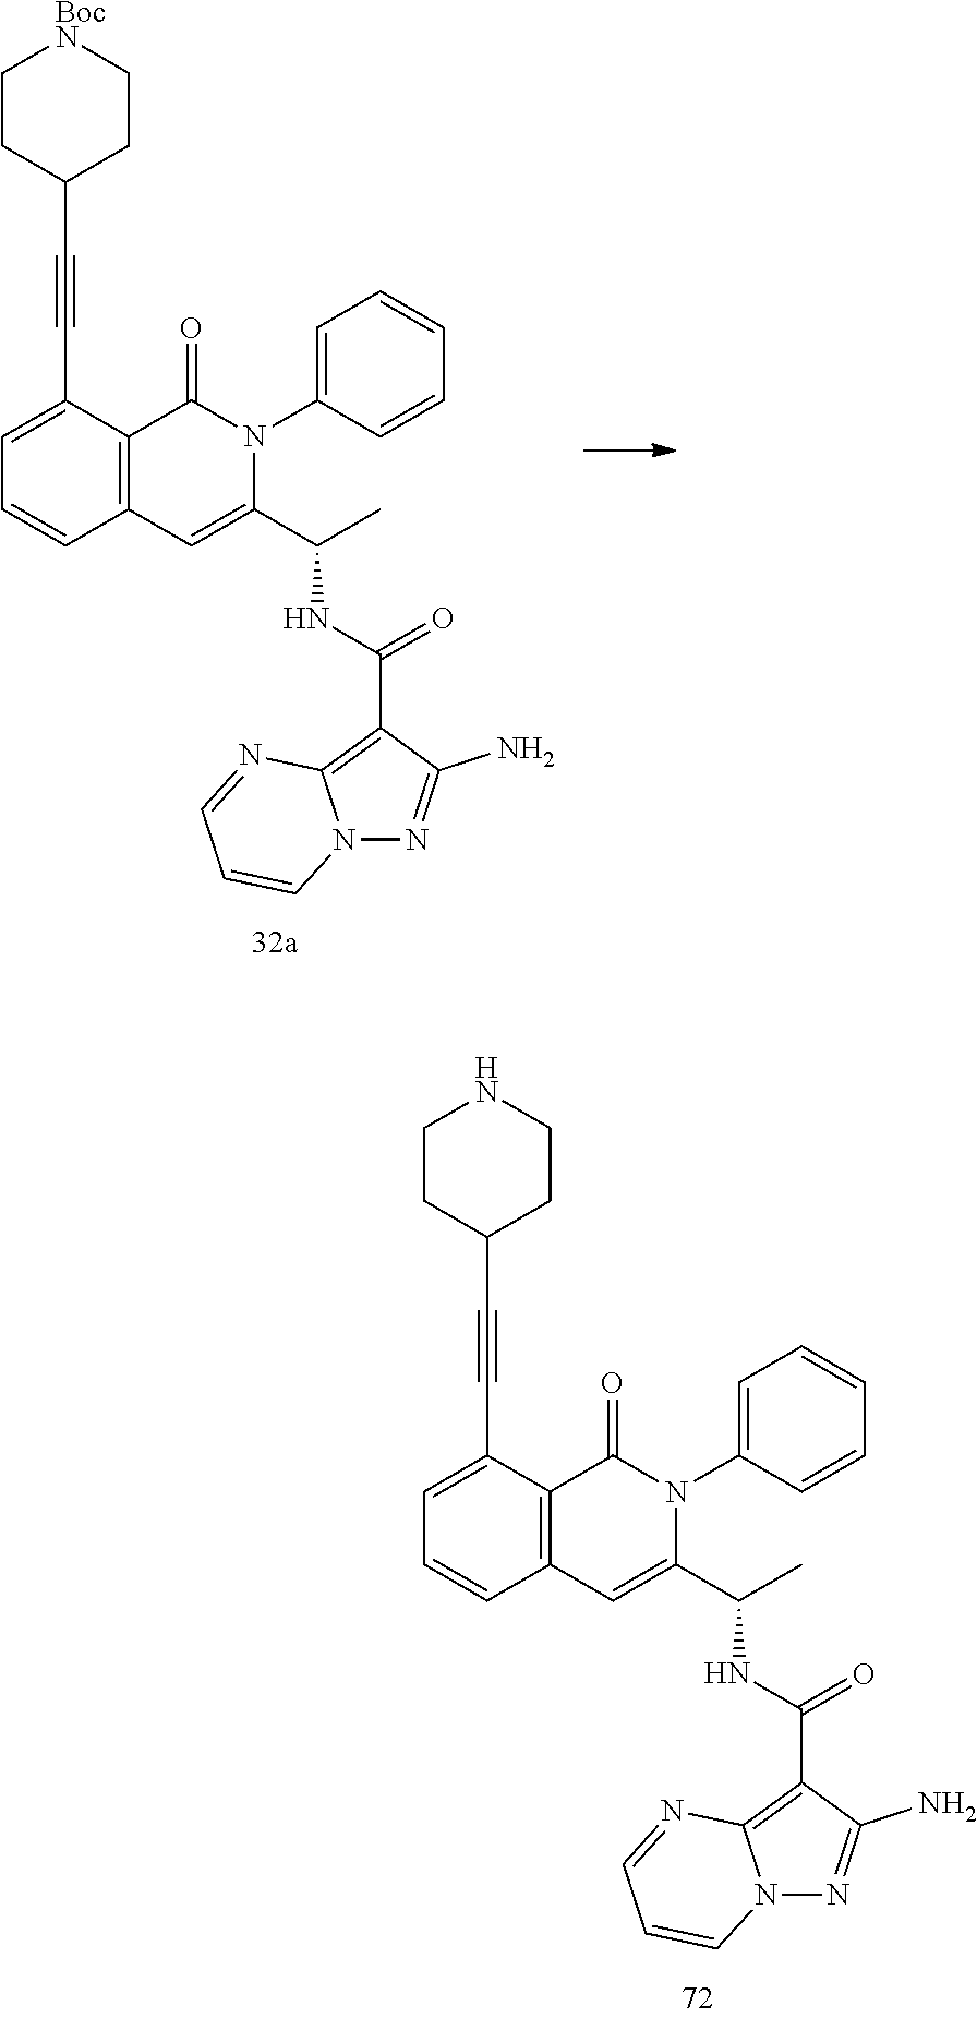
C1=C(C#CC2CC[BocN]CC2)C2=C(C=C1)C=C(C(C)NC(C1=C3N(N=C1N)C=CC=N3)=O)N(C1=CC=CC=C1)C2=O.C1=C(C#CC2CCNCC2)C2=C(C=C1)C=C(C(C)NC(C1=C3N(N=C1N)C=CC=N3)=O)N(C1=CC=CC=C1)C2=O
